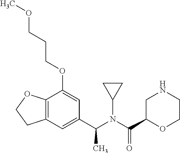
C12=C(C=C(C(N(C(C3OCCNC3)=O)C3CC3)C)C=C1OCCCOC)CCO2
